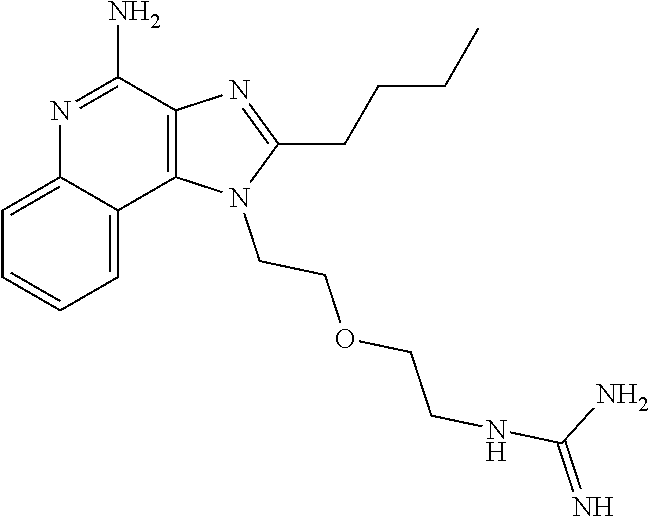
C12=CC=CC=C1C1=C(C(N)=N2)N=C(CCCC)N1CCOCCNC(=N)N
